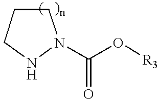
C1CCNN1C(O[R3])=O
